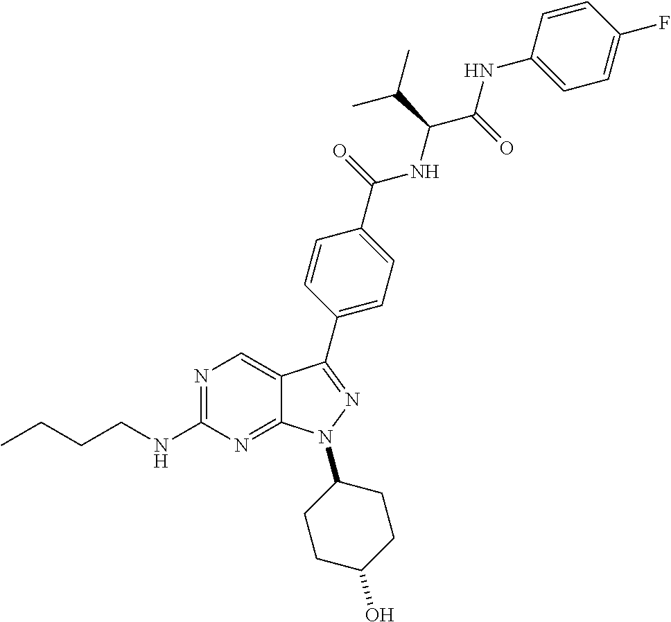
N1=C(NCCCC)N=C2C(=C1)C(C1=CC=C(C(=O)NC(C(C)C)C(=O)NC3=CC=C(F)C=C3)C=C1)=NN2C1CCC(O)CC1
